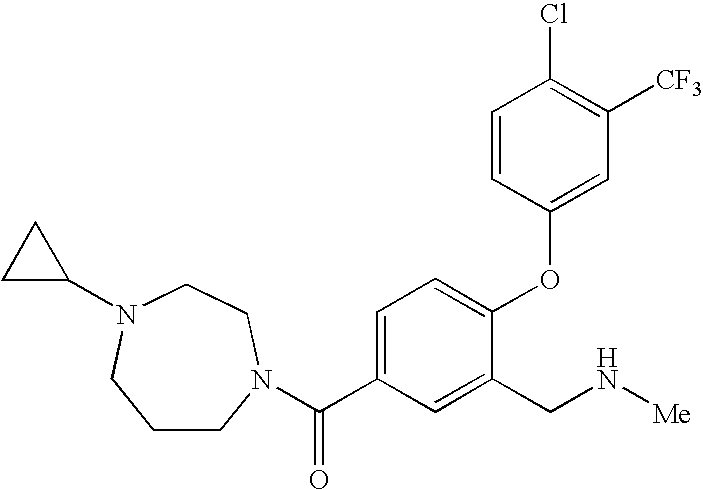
C(C1=CC=C(OC2=CC([CF3])=C(Cl)C=C2)C(CN[Me])=C1)(=O)N1CCCN(C2CC2)CC1
